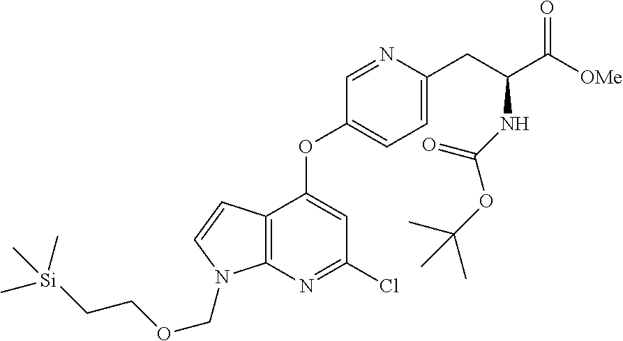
C1=NC(CC(C([OMe])=O)NC(OC(C)(C)C)=O)=CC=C1OC1=CC(Cl)=NC2=C1C=CN2COCC[Si](C)(C)C
